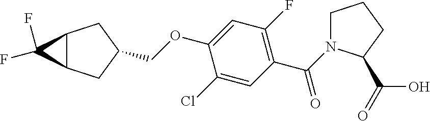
C(OC1=CC(F)=C(C(=O)N2CCCC2C(=O)O)C=C1Cl)C1CC2C(C1)C2(F)F
